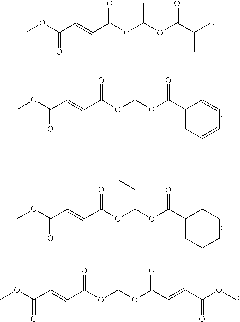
COC(C=CC(OC(OC(C(C)C)=O)C)=O)=O.COC(C=CC(OC(OC(C1=CC=CC=C1)=O)C)=O)=O.COC(C=CC(OC(OC(C1CCCCC1)=O)CCC)=O)=O.COC(C=CC(OC(OC(C=CC(OC)=O)=O)C)=O)=O
